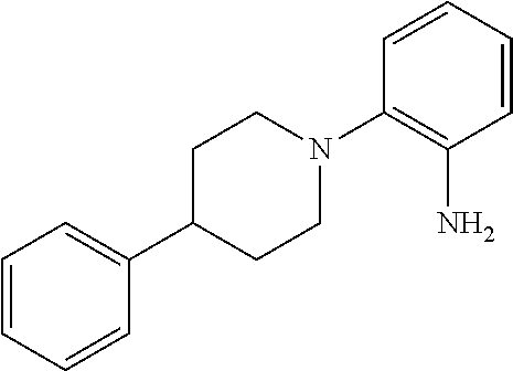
C1=CC=CC(N2CCC(C3=CC=CC=C3)CC2)=C1N
